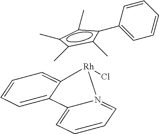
C1=CC=C2C(=C1)C1=CC=CC=N1[Rh]2Cl.c1(C)c(C)c(C)c(C2=CC=CC=C2)c1C
